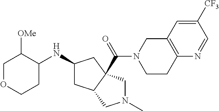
C1OCCC(NC2CC3C(C(N4CCC5=C(C4)C=C([CF3])C=N5)=O)(C2)CN(C)C3)C1[OMe]
